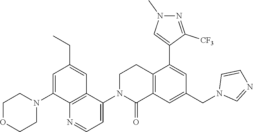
C12=C(C=C(CN3C=NC=C3)C=C1C1=CN(C)N=C1[CF3])C(=O)N(C1=CC=NC3=C1C=C(CC)C=C3N1CCOCC1)CC2
